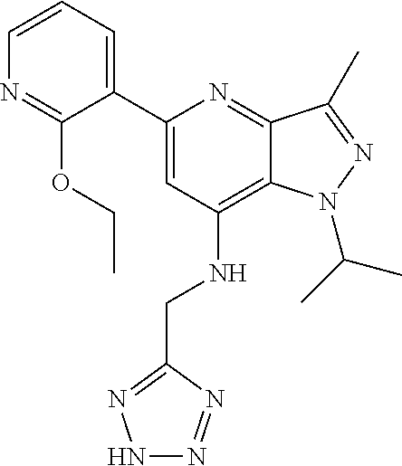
C1=CC=C(C2=CC(NCC3=NNN=N3)=C3C(=N2)C(C)=NN3C(C)C)C(OCC)=N1
